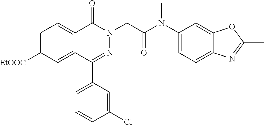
C1=C([EtOOC])C=C2C(=C1)C(=O)N(CC(=O)N(C)C1=CC=C3C(=C1)OC(C)=N3)N=C2C1=CC=CC(Cl)=C1
